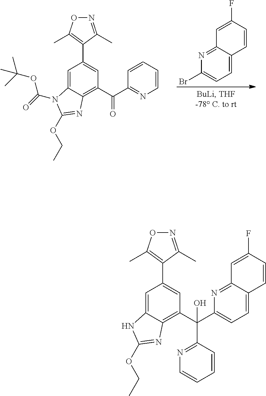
C1=C2C(=NC(Br)=C1)C=C(F)C=C2.N1=C(C)C(C2=CC(C(C3=NC=CC=C3)=O)=C3C(=C2)N(C(=O)OC(C)(C)C)C(OCC)=N3)=C(C)O1.N1=C(C)C(C2=CC(C(C3=CC=C4C(=N3)C=C(F)C=C4)(C3=NC=CC=C3)O)=C3C(=C2)NC(OCC)=N3)=C(C)O1
